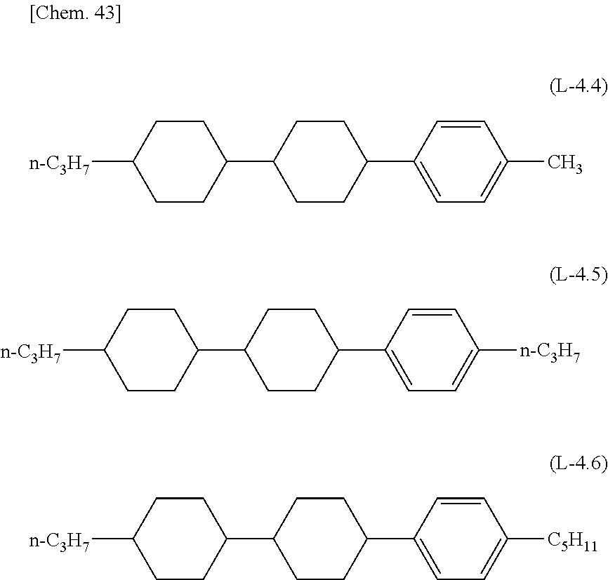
C1([n-C3H7])CCC(C2CCC(C3=CC=C(C)C=C3)CC2)CC1.C1([n-C3H7])CCC(C2CCC(C3=CC=C([n-C3H7])C=C3)CC2)CC1.C1([n-C3H7])CCC(C2CCC(C3=CC=C([C5H11])C=C3)CC2)CC1
